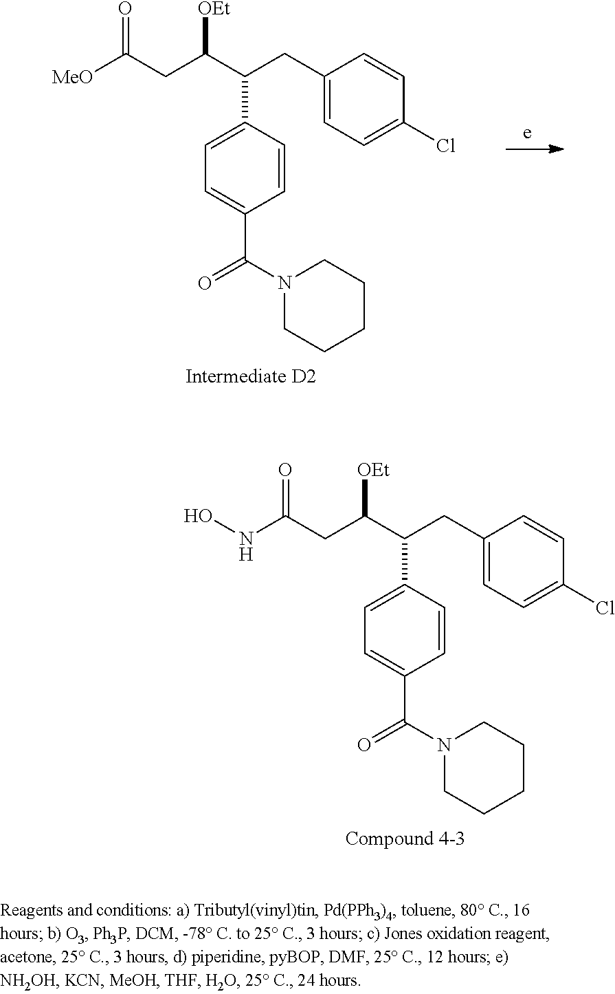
C(C(C(C1=CC=C(C(=O)N2CCCCC2)C=C1)CC1=CC=C(Cl)C=C1)[OEt])C(=O)NO.C(C(C(C1=CC=C(C(=O)N2CCCCC2)C=C1)CC1=CC=C(Cl)C=C1)[OEt])C(=O)[MeO]
